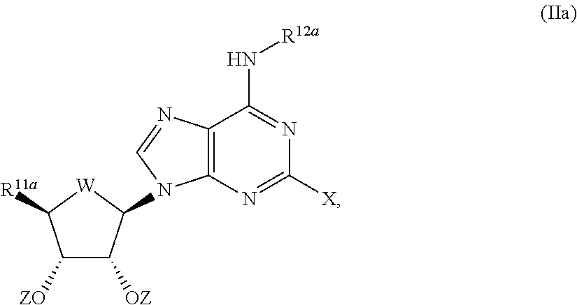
C12=C(N=C([X])N=C1N[R12a])N(C1C([OZ])C([ZO])C([R11a])[W]1)C=N2
